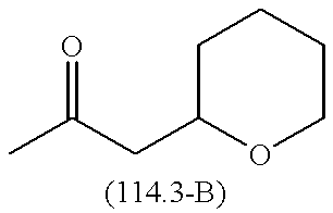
O=C(C)CC1OCCCC1
